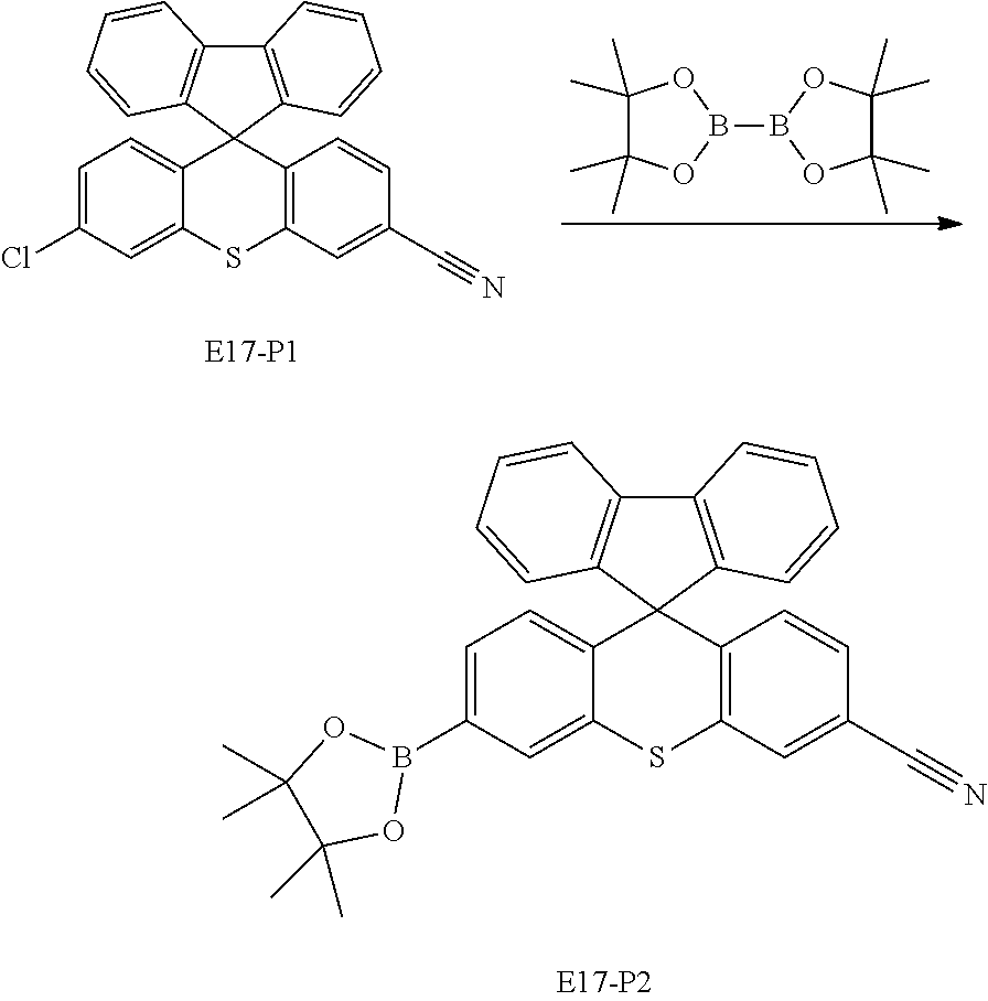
C1(C)(C)C(C)(C)OB(B2OC(C)(C)C(C)(C)O2)O1.C12=C(C=CC=C1)C1(C3=C2C=CC=C3)C2=CC=C(Cl)C=C2SC2=C1C=CC(C#N)=C2.C12=C(C=CC=C1)C1(C3=C2C=CC=C3)C2=CC=C(B3OC(C)(C)C(C)(C)O3)C=C2SC2=C1C=CC(C#N)=C2
